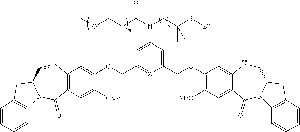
C12=C(C=C([OMe])C(OCC3=[Z]C(COC4=C([MeO])C=C5C(=C4)NCC4N(C5=O)C5=C(C4)C=CC=C5)=CC(N(CC(S[Z])(C)C)C(CCOC)=O)=C3)=C1)C(=O)N1C(cn2)CC2=C1C=CC=C2
